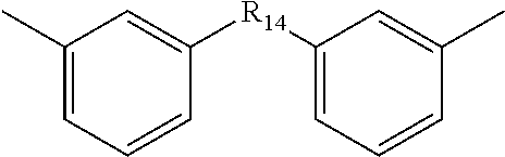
C1(C)=CC=CC([R14]C2=CC=CC(C)=C2)=C1
